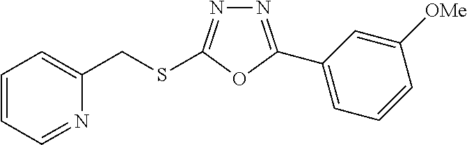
N1=C(C2=CC=CC([OMe])=C2)OC(SCC2=CC=CC=N2)=N1
